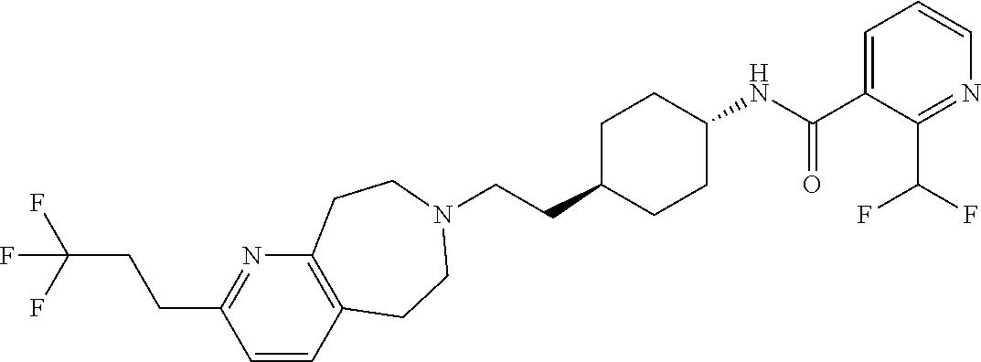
C1=CC2=C(N=C1CCC(F)(F)F)CCN(CCC1CCC(NC(C3=CC=CN=C3C(F)F)=O)CC1)CC2
